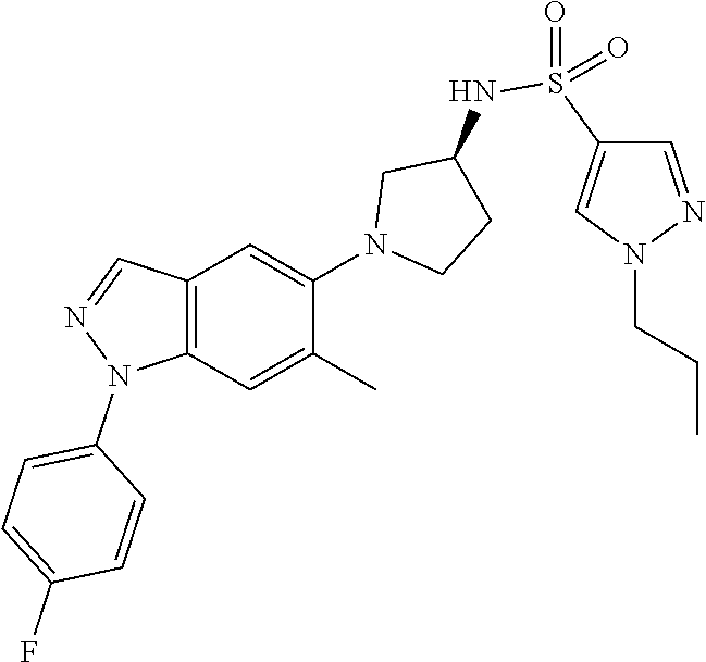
C12=C(C=C(C)C(N3CCC(NS(=O)(=O)C4=CN(CCC)N=C4)C3)=C1)N(C1=CC=C(F)C=C1)N=C2
